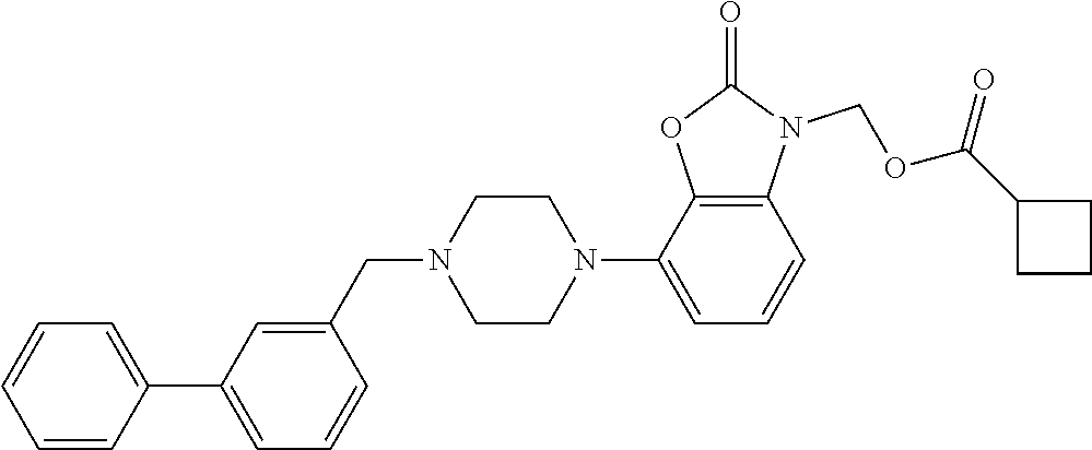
C1=CC=CC(C2=CC=CC(CN3CCN(C4=CC=CC5=C4OC(=O)N5COC(C4CCC4)=O)CC3)=C2)=C1
